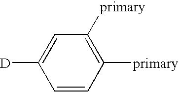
C1=CC([primary])=C([primary])C=C1[D]
